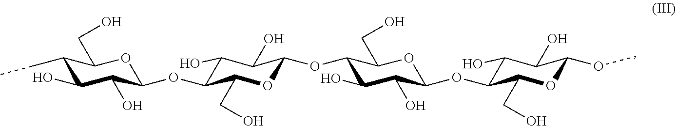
C1(CC)C(O)C(O)C(OC2C(O)C(O)C(OC3C(O)C(O)C(OC4C(O)C(O)C(OC)OC4CO)OC3CO)OC2CO)OC1CO
